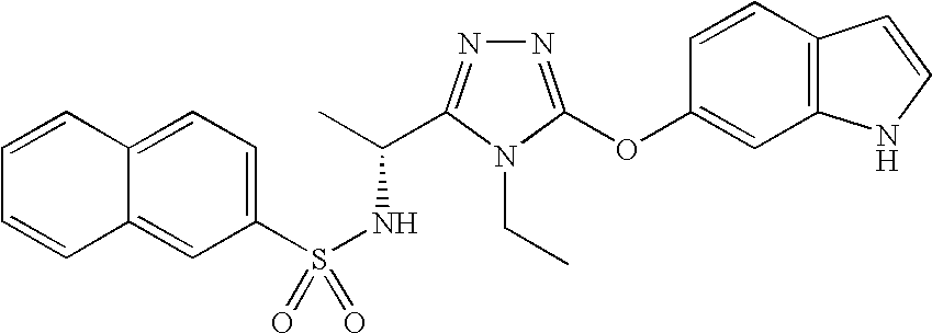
N1=C(OC2=CC3=C(C=C2)C=CN3)N(CC)C(C(C)NS(=O)(C2=CC=C3C(=C2)C=CC=C3)=O)=N1
